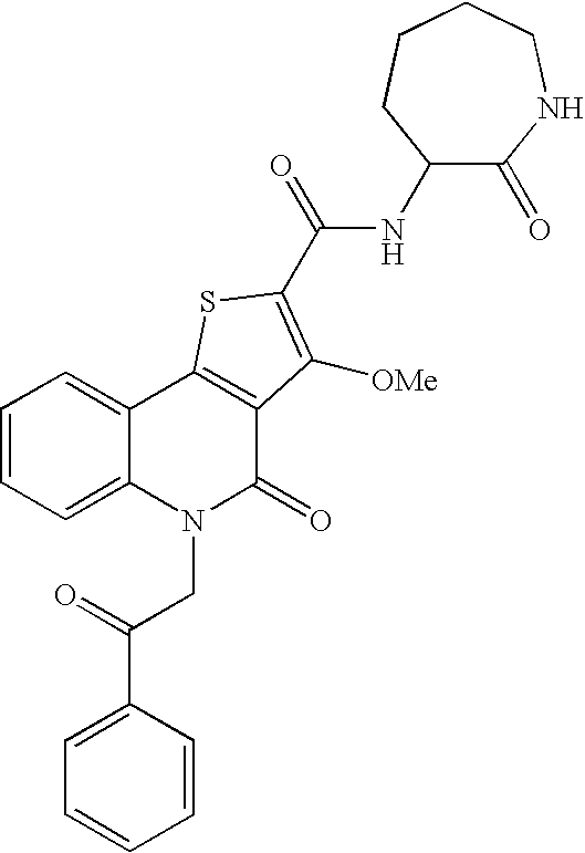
N(C(=O)C1=C([OMe])C2=C(C3=CC=CC=C3N(CC(=O)C3=CC=CC=C3)C2=O)S1)C1C(=O)NCCCC1
